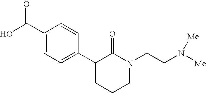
OC(C1=CC=C(C2CCCN(CCN([Me])[Me])C2=O)C=C1)=O
